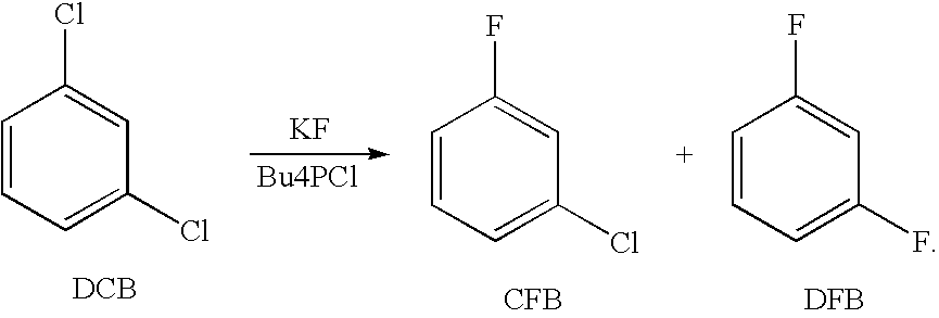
[KF].[Bu4PCl].C1=CC=C(Cl)C=C1Cl.[DCB].C1=CC=C(Cl)C=C1F.[CFB].C1=CC=C(F)C=C1F.[DFB]
